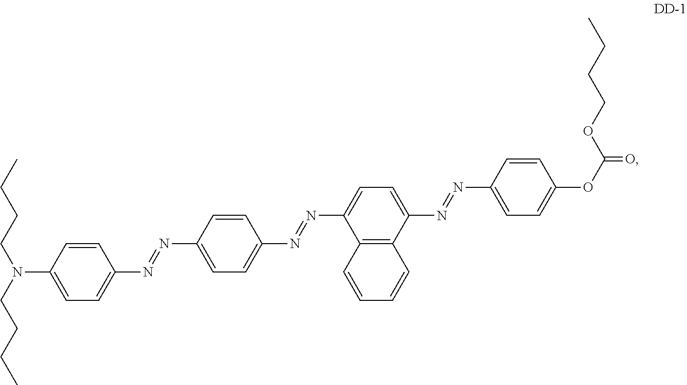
CCCCN(C1=CC=C(N=NC2=CC=C(N=NC3=CC=C(N=NC4=CC=C(OC(=O)OCCCC)C=C4)C4=C3C=CC=C4)C=C2)C=C1)CCCC
